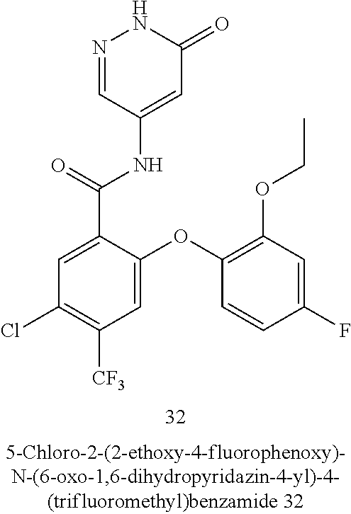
N1=CC(NC(C2=CC(Cl)=C([CF3])C=C2OC2=C(OCC)C=C(F)C=C2)=O)=CC(=O)N1
